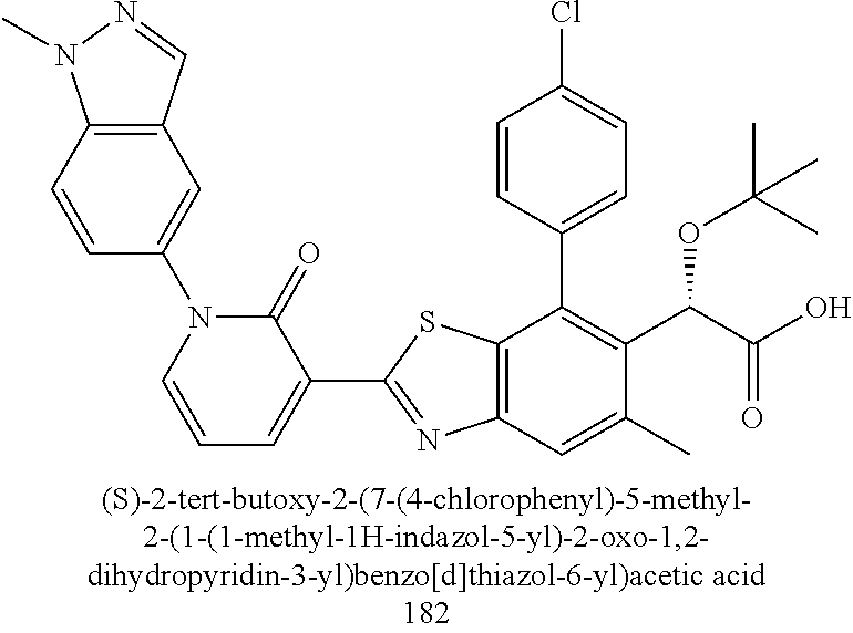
C12=C(C=C(C)C(C(C(O)=O)OC(C)(C)C)=C1C1=CC=C(Cl)C=C1)N=C(C1=CC=CN(C3=CC4=C(C=C3)N(C)N=C4)C1=O)S2
